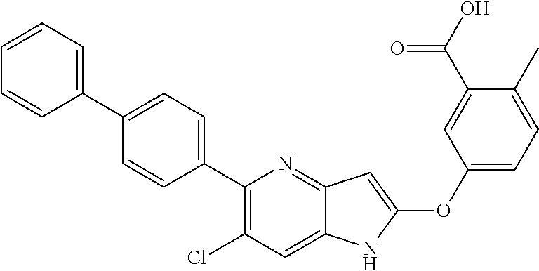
C1(C2=CC=C(C3=CC=CC=C3)C=C2)=C(Cl)C=C2C(=N1)C=C(OC1=CC=C(C)C(C(=O)O)=C1)N2
